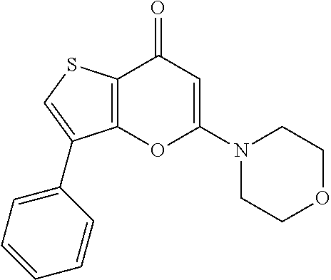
C12=C(SC=C1C1=CC=CC=C1)C(=O)C=C(N1CCOCC1)O2
